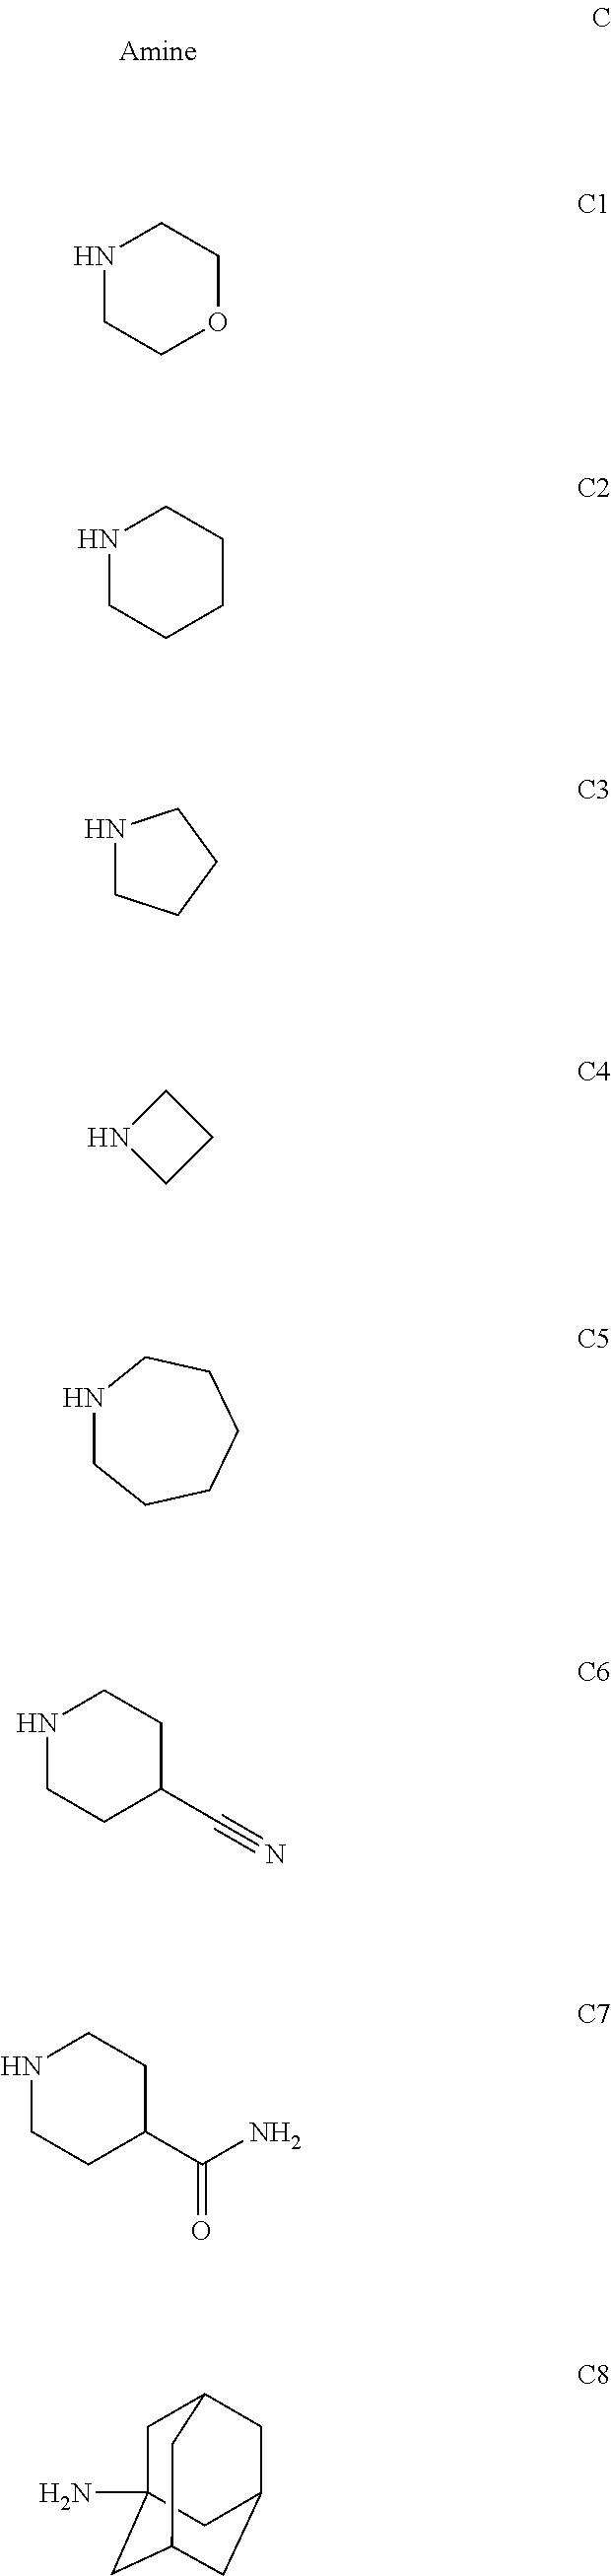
N1CCOCC1.N1CCCCC1.N1CCCC1.N1CCC1.N1CCCCCC1.N1CCC(C#N)CC1.N1CCC(C(=O)N)CC1.NC12CC3CC(CC(C1)C3)C2
